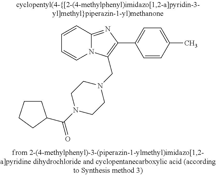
C1=CC2=NC(C3=CC=C(C)C=C3)=C(CN3CCN(C(=O)C4CCCC4)CC3)N2C=C1
